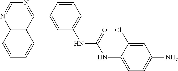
C12=C(C(C3=CC(NC(NC4=CC=C(N)C=C4Cl)=O)=CC=C3)=NC=N1)C=CC=C2
